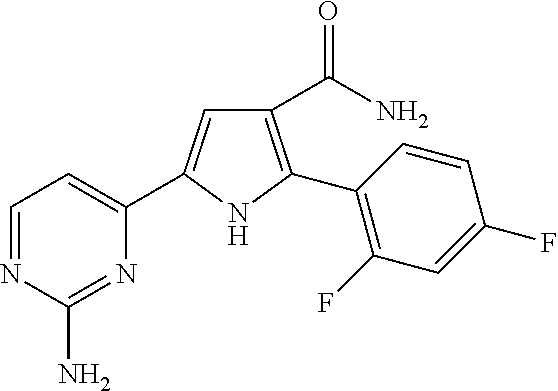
C1(C(=O)N)=C(C2=C(F)C=C(F)C=C2)NC(C2=CC=NC(N)=N2)=C1
